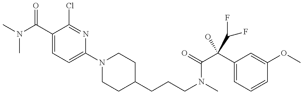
CN(C(C1=CC=C(N2CCC(CCCN(C)C(=O)C(C3=CC=CC(OC)=C3)(O)C(F)F)CC2)N=C1Cl)=O)C
